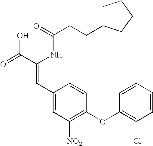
C(=O)(NC(C(=O)O)=CC1=CC([NO2])=C(OC2=C(Cl)C=CC=C2)C=C1)CCC1CCCC1
